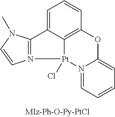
C1=C2C3=C(C=C1)OC1=CC=CC=N1[Pt]3(Cl)N1=C2N(C)C=C1
